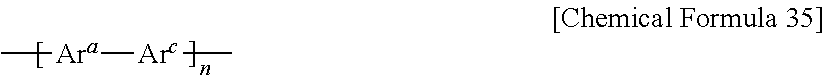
C[Ara][Arc]C
